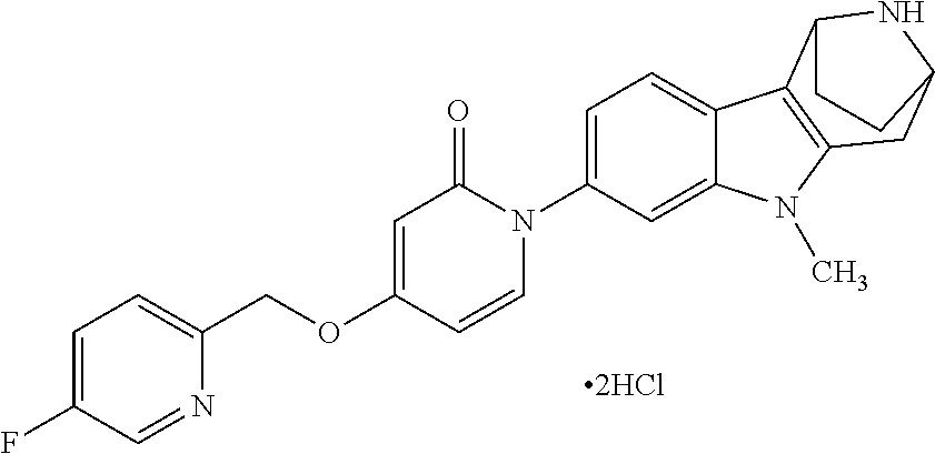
[2HCl].O(C1=CC(=O)N(C2=CC=C3C(=C2)N(C)C2=C3C3NC(C2)CC3)C=C1)CC1=CC=C(F)C=N1
